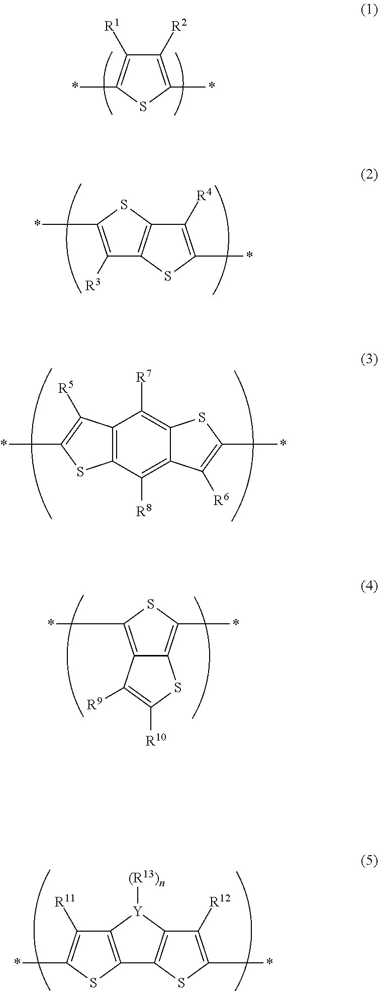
C12=C(C([R8])=C3C(=C1[R7])SC(*)=C3[R6])SC(*)=C2[R5].C12=C(*)SC(*)=C1SC([R10])=C2[R9].C12=C([Y]([(R13)n])C3=C1SC(*)=C3[R12])C([R11])=C(*)S2.C1([R2])=C(*)SC(*)=C1[R1].C1([R4])=C(*)SC2=C1SC(*)=C2[R3]
